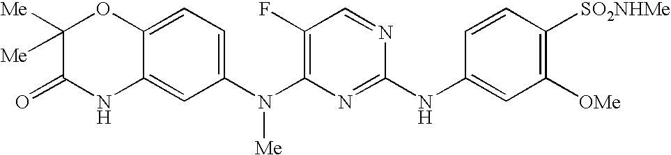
C12=CC=C(N(C3=C(F)C=NC(NC4=CC([OMe])=C([SO2NHMe])C=C4)=N3)[Me])C=C1NC(=O)C([Me])([Me])O2
